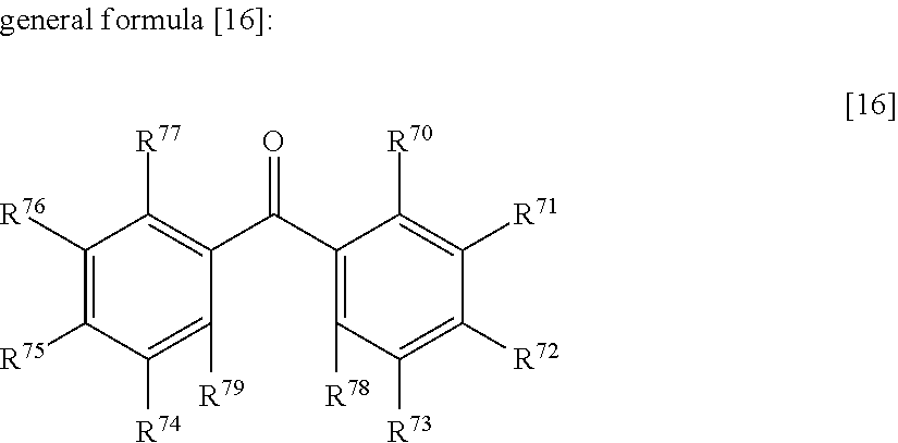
C1([R76])=C([R75])C([R74])=C([R79])C(C(C2=C([R78])C([R73])=C([R72])C([R71])=C2[R70])=O)=C1[R77]
